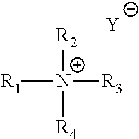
[R1][N+]([R2])([R4])[R3].[Y]
